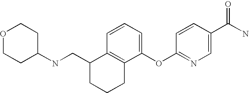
C12=C(C(OC3=NC=C(C(N)=O)C=C3)=CC=C1)CCCC2CNC1CCOCC1
